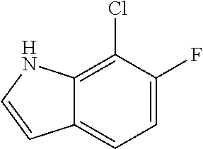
C12=CC=C(F)C(Cl)=C1NC=C2
